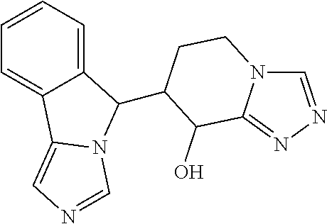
C1=CC=C2C(=C1)C1=CN=CN1C2C1CCN2C=NN=C2C1O
